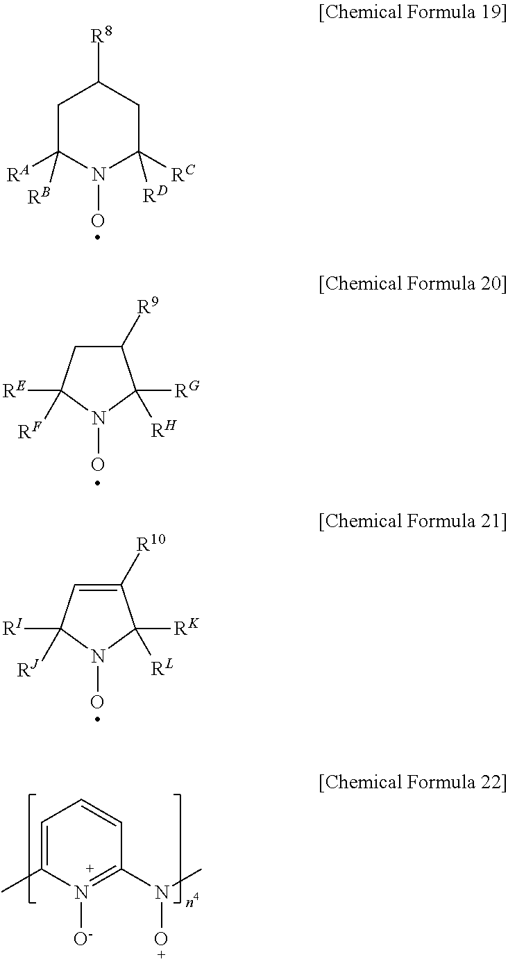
C1C([RA])([RB])N(O)C([RC])([RD])CC1[R8].C1=C([R10])C([RK])([RL])N(O)C1([RI])[RJ].C1=C(C)N([O-])=C(N(C)O)C=C1.C1C([R9])C([RG])([RH])N(O)C1([RE])[RF]
